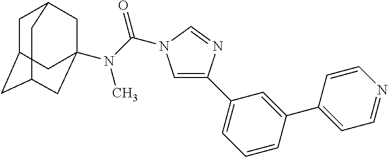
C1C2CC3CC(N(C)C(=O)N4C=C(C5=CC=CC(C6=CC=NC=C6)=C5)N=C4)(CC1C3)C2
